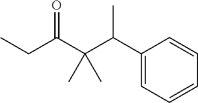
C1(C(C(C(CC)=O)(C)C)C)=CC=CC=C1
